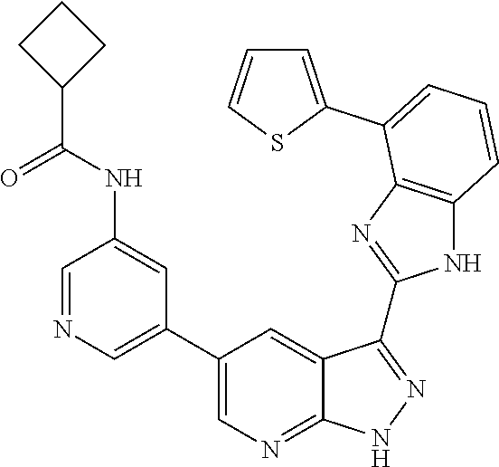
C1=NC=C(C2=CN=C3C(=C2)C(C2=NC4=C(N2)C=CC=C4C2=CC=CS2)=NN3)C=C1NC(C1CCC1)=O
